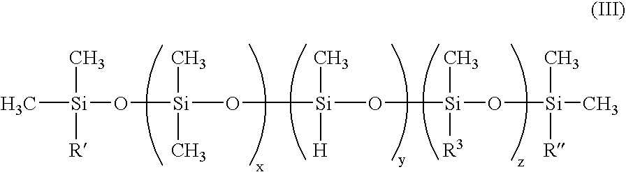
C[Si](O[Si](O[Si](O[Si](O[Si](C)(C)[R])(C)[R3])(C)[H])(C)C)(C)[R]
